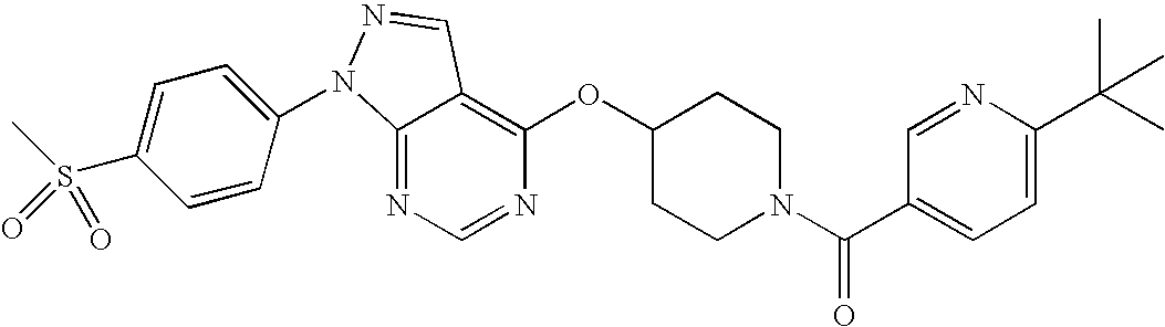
C12=NC=NC(OC3CCN(C(C4=CC=C(C(C)(C)C)N=C4)=O)CC3)=C1C=NN2C1=CC=C(S(C)(=O)=O)C=C1
